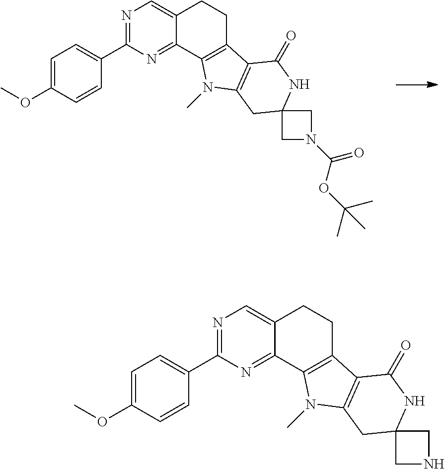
N1=C(C2=CC=C(OC)C=C2)N=C2C(=C1)CCC1=C2N(C)C2=C1C(=O)NC1(C2)CN(C(OC(C)(C)C)=O)C1.N1=C(C2=CC=C(OC)C=C2)N=C2C(=C1)CCC1=C2N(C)C2=C1C(=O)NC1(C2)CNC1
